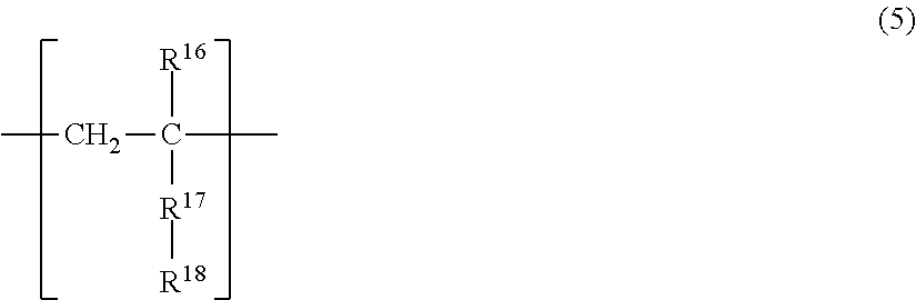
CCC(C)([R16])[R17][R18]
